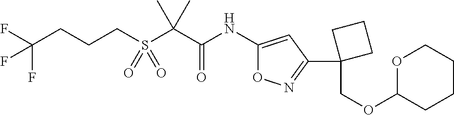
S(C(C(NC1=CC(C2(COC3CCCCO3)CCC2)=NO1)=O)(C)C)(=O)(=O)CCCC(F)(F)F
